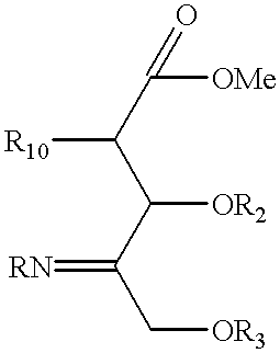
C(C([OR2])C(C[OR3])=[RN])(C([OMe])=O)[R10]
